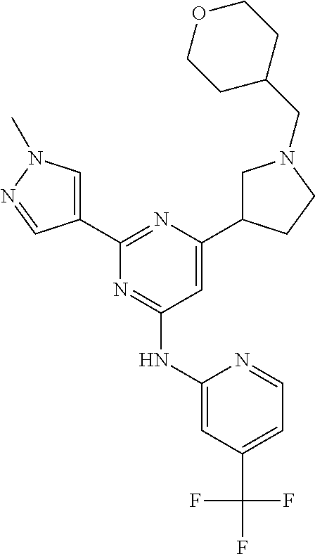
C1(C(F)(F)F)=CC=NC(NC2=NC(C3=CN(C)N=C3)=NC(C3CN(CC4CCOCC4)CC3)=C2)=C1
